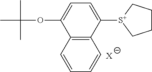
[X].C1([S+]2CCCC2)=CC=C(OC(C)(C)C)C2=C1C=CC=C2
